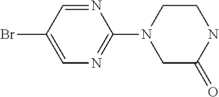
N1=CC(Br)=CN=C1N1CC(=O)NCC1
